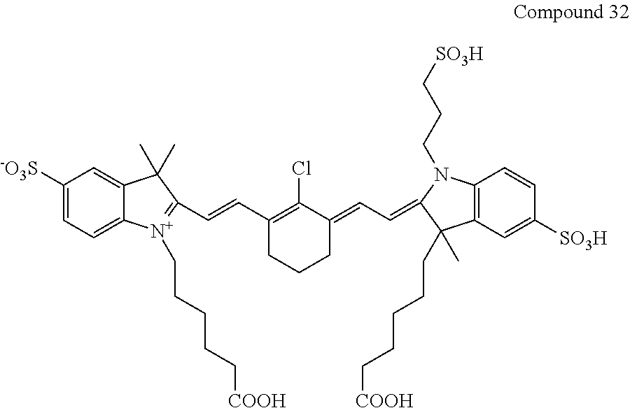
C1([-O3S])=CC=C2C(=C1)C(C)(C)C(C=CC1=C(Cl)C(=CC=C3N(CCC[SO3H])C4=C(C=C([SO3H])C=C4)C3(CCCCC[COOH])C)CCC1)=[N+]2CCCCC[COOH]
